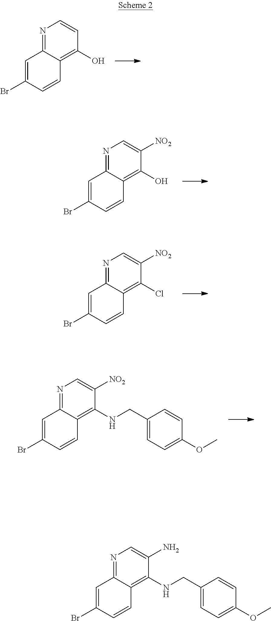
N1=C2C(=C(O)C=C1)C=CC(Br)=C2.N1=C2C(=C(O)C([NO2])=C1)C=CC(Br)=C2.N1=C2C(=C(Cl)C([NO2])=C1)C=CC(Br)=C2.N1=C2C(=C(NCC3=CC=C(OC)C=C3)C([NO2])=C1)C=CC(Br)=C2.N1=C2C(=C(NCC3=CC=C(OC)C=C3)C(N)=C1)C=CC(Br)=C2
